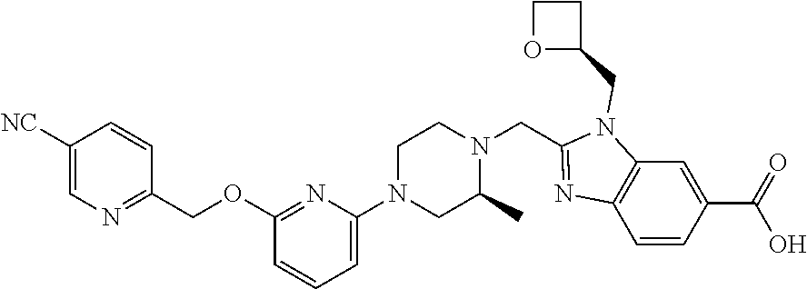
C1([NC])=CN=C(COC2=NC(N3CC(C)N(CC4=NC5=C(C=C(C(O)=O)C=C5)N4CC4CCO4)CC3)=CC=C2)C=C1
